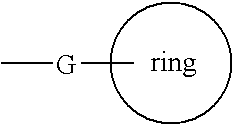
C[G]C
